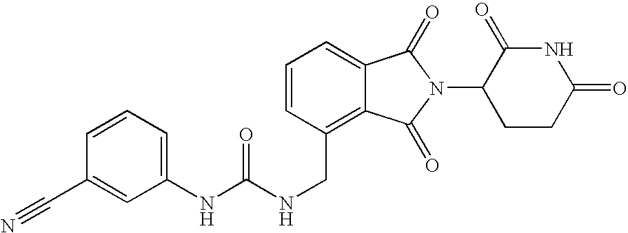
C(C1=C2C(=CC=C1)C(=O)N(C1CCC(=O)NC1=O)C2=O)NC(NC1=CC=CC(C#N)=C1)=O
